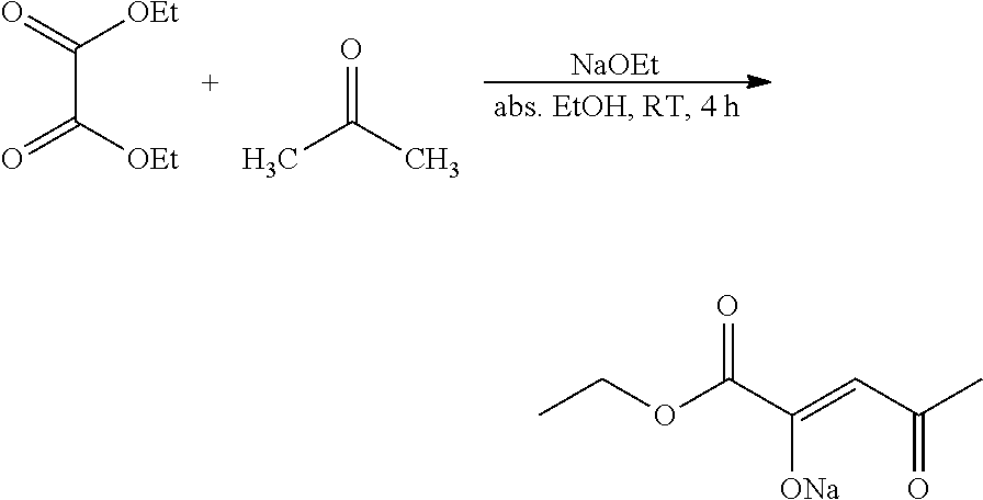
C(C([OEt])=O)(=O)[OEt].O=C(C)C.[NaOEt].CCOC(C(=CC(C)=O)[ONa])=O
